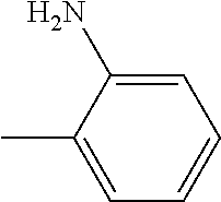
C1=C(N)C(C)=CC=C1
